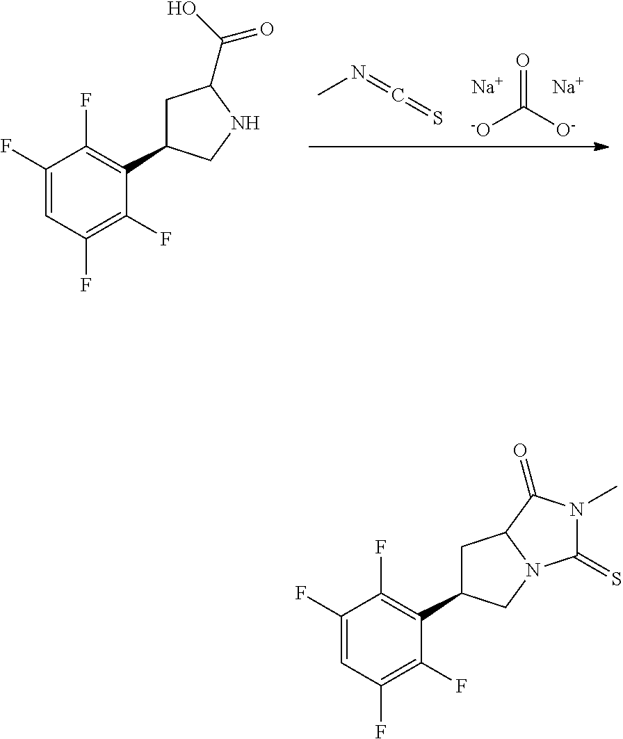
[Na].O=C([O-])[-O].[Na].CN=C=S.C1(F)=CC(F)=C(F)C(C2CC(C(O)=O)NC2)=C1F.C1(F)=CC(F)=C(F)C(C2CC3N(C2)C(=S)N(C)C3=O)=C1F
